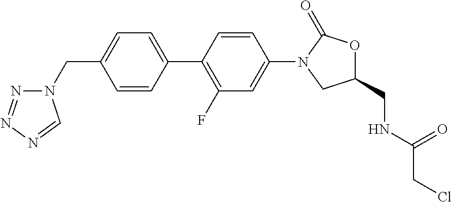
C1(CN2N=NN=C2)=CC=C(C2=C(F)C=C(N3CC(CNC(CCl)=O)OC3=O)C=C2)C=C1
